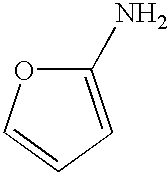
C1(N)=CC=CO1
